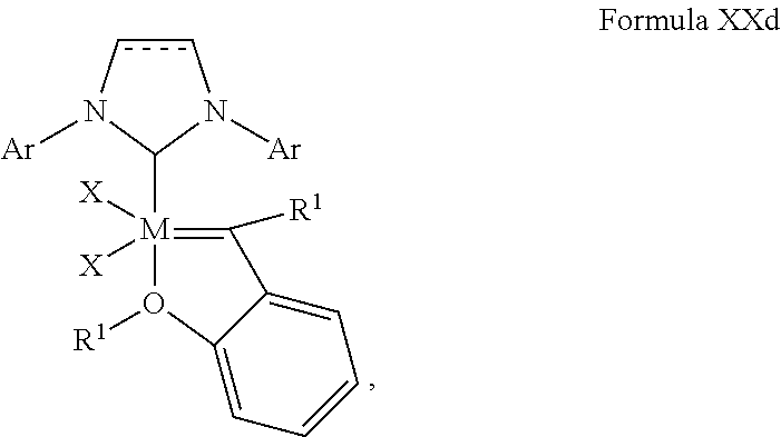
c1cN([Ar])C([M]2([X])([X])=C([R1])C3=CC=CC=C3O2[R1])N1[Ar]
